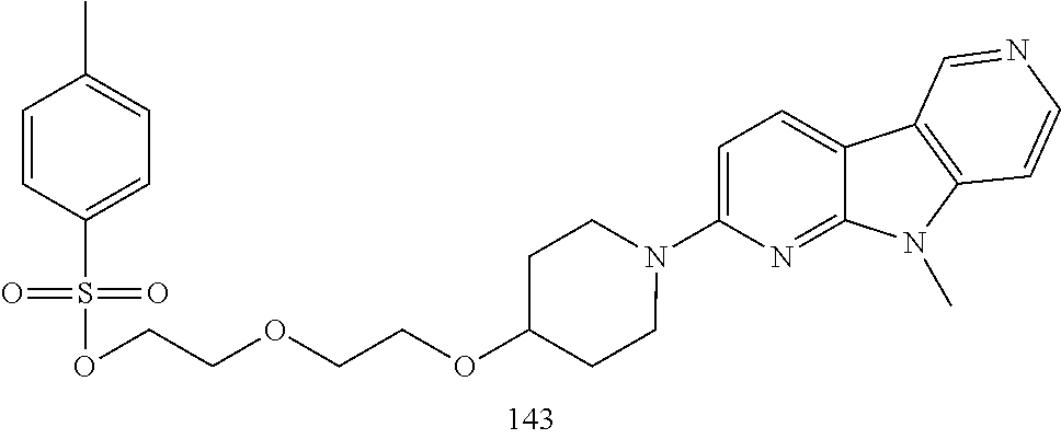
C1=C(N2CCC(OCCOCCOS(C3=CC=C(C)C=C3)(=O)=O)CC2)N=C2C(=C1)C1=C(N2C)C=CN=C1
